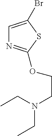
C1=C(Br)SC(OCCN(CC)CC)=N1
